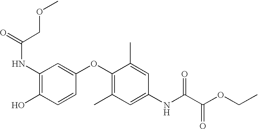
C(C(=O)NC1=C(O)C=CC(OC2=C(C)C=C(NC(C(OCC)=O)=O)C=C2C)=C1)OC
